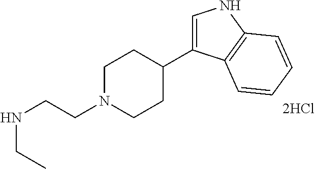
C1=C(C2CCN(CCNCC)CC2)C2=C(N1)C=CC=C2
